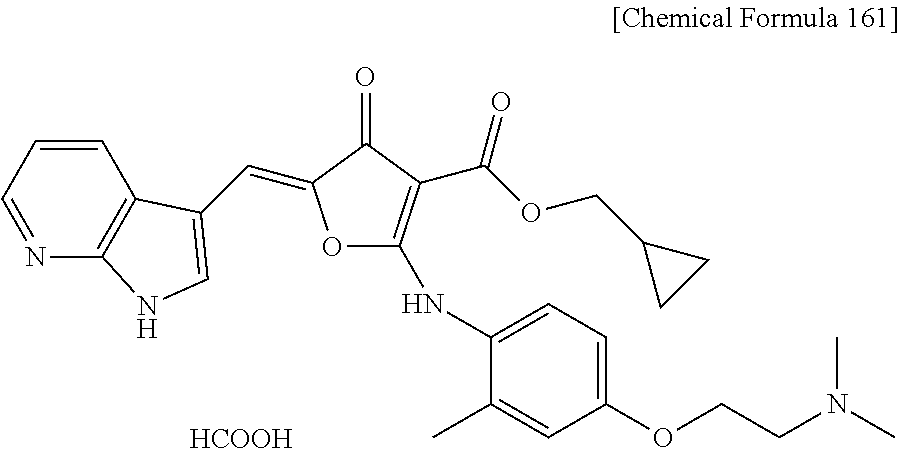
C1=CC=NC2=C1C(C=C1OC(NC3=CC=C(OCCN(C)C)C=C3C)=C(C(OCC3CC3)=O)C1=O)=CN2.[HCOOH]
